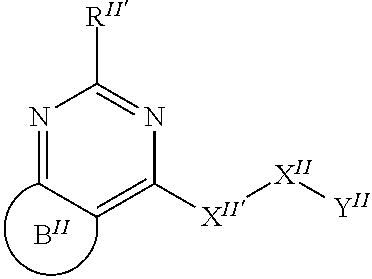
N1=CC=C([XII][XII][Y])N=C1[RII].B
